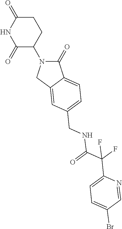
C1(=O)N(C2CCC(=O)NC2=O)CC2=CC(CNC(=O)C(F)(F)C3=CC=C(Br)C=N3)=CC=C12
